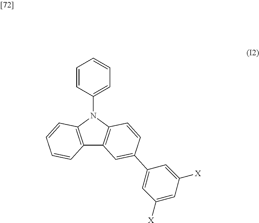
C1=CC(N2C3=C(C4=C2C=CC=C4)C=C(C2=CC([X])=CC([X])=C2)C=C3)=CC=C1
